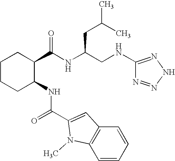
C1CCC(NC(=O)C2=CC3=C(C=CC=C3)N2C)C(C(NC(CNC2=NNN=N2)CC(C)C)=O)C1
